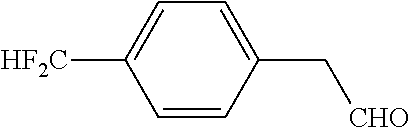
C1=CC(C[CHO])=CC=C1[HF2C]
